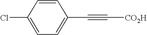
C1=CC(Cl)=CC=C1C#C[CO2H]
